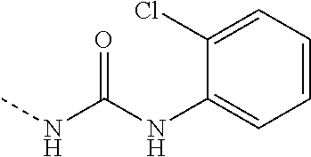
CNC(NC1=CC=CC=C1Cl)=O
